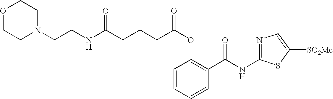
C1=CC=CC(C(NC2=NC=C([SO2Me])S2)=O)=C1OC(=O)CCCC(NCCN1CCOCC1)=O
